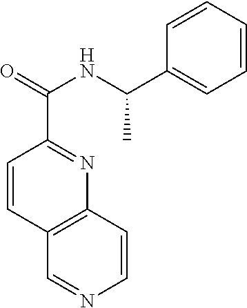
C12=C(C=CN=C1)N=C(C(=O)NC(C1=CC=CC=C1)C)C=C2
